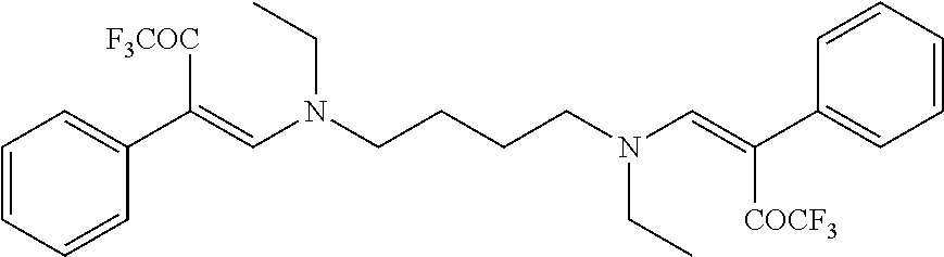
C1=CC=CC(C(=CN(CCCCN(C=C(C2=CC=CC=C2)[COCF3])CC)CC)[F3COC])=C1
